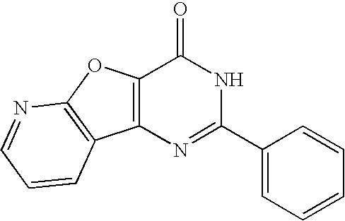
C12=C(N=C(C3=CC=CC=C3)NC1=O)C1=C(O2)N=CC=C1
